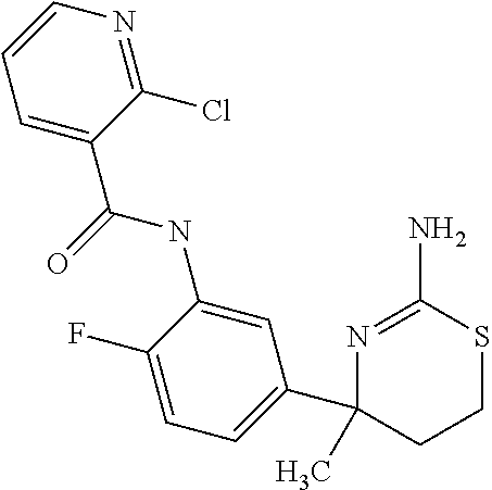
C1(Cl)=NC=CC=C1C(=O)NC1=CC(C2(C)N=C(N)SCC2)=CC=C1F
